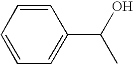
C1=CC=CC=C1C(O)C
